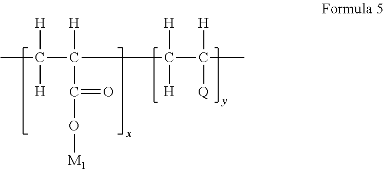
CC(C(C(=O)O[M1])([H])C(C(C)([Q])[H])([H])[H])([H])[H]
